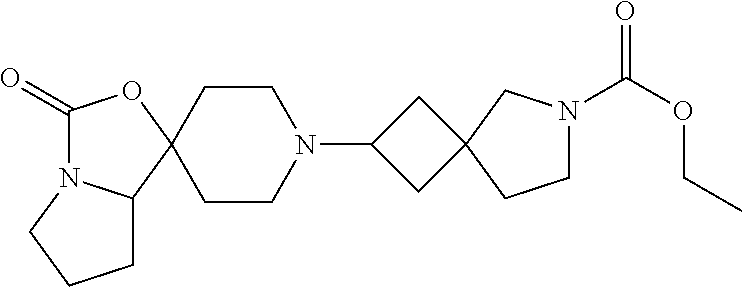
C1(=O)N2C(C3(O1)CCN(C1CC4(C1)CN(C(OCC)=O)CC4)CC3)CCC2
